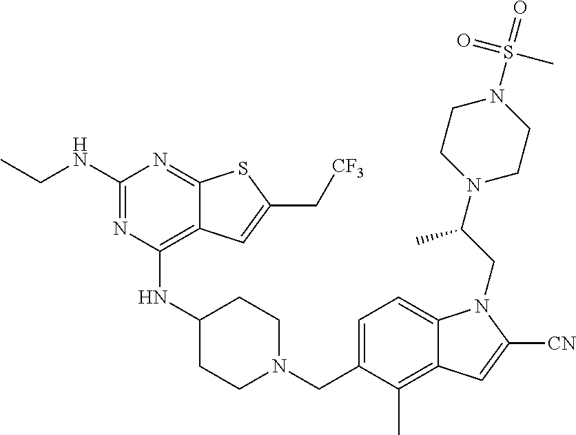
C1=C(CN2CCC(NC3=C4C(=NC(NCC)=N3)SC(C[CF3])=C4)CC2)C(C)=C2C(=C1)N(CC(N1CCN(S(C)(=O)=O)CC1)C)C([CN])=C2
